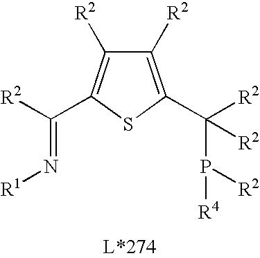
C1([R2])=C(C([R2])(P([R2])[R4])[R2])SC(C([R2])=N[R1])=C1[R2]
